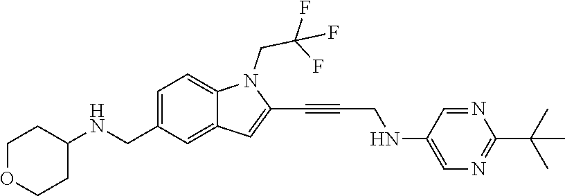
C1OCCC(NCC2=CC=C3C(=C2)C=C(C#CCNC2=CN=C(C(C)(C)C)N=C2)N3CC(F)(F)F)C1
